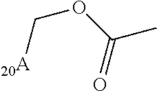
CC(OC[20A])=O
